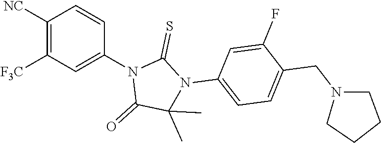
C1([NC])=C([F3C])C=C(N2C(=O)C(C)(C)N(C3=CC=C(CN4CCCC4)C(F)=C3)C2=S)C=C1
